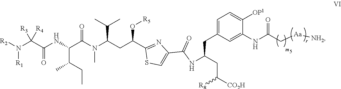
C(C(C1=NC(C(NC(CC([CO2H])[R8])CC2=CC=C([OP1])C(NC(C[Aa][NH2])=O)=C2)=O)=CS1)O[R5])C(N(C)C(C(C(CC)C)NC(=O)C([R3])([R4])N([R2])[R1])=O)C(C)C
